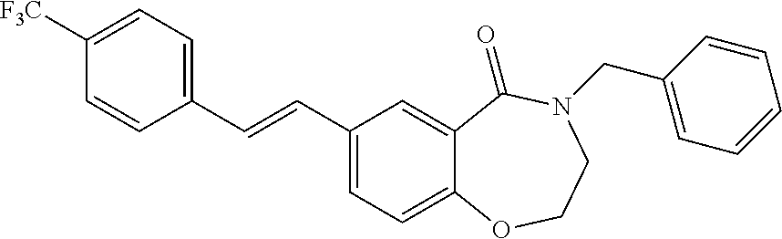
C1=CC(C=CC2=CC=C3C(=C2)C(=O)N(CC2=CC=CC=C2)CCO3)=CC=C1[F3C]
